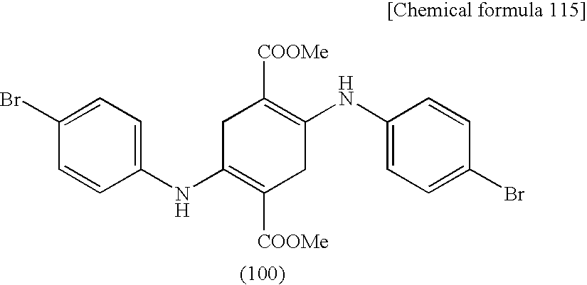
C1C(NC2=CC=C(Br)C=C2)=C([COOMe])CC(NC2=CC=C(Br)C=C2)=C1[COOMe]
